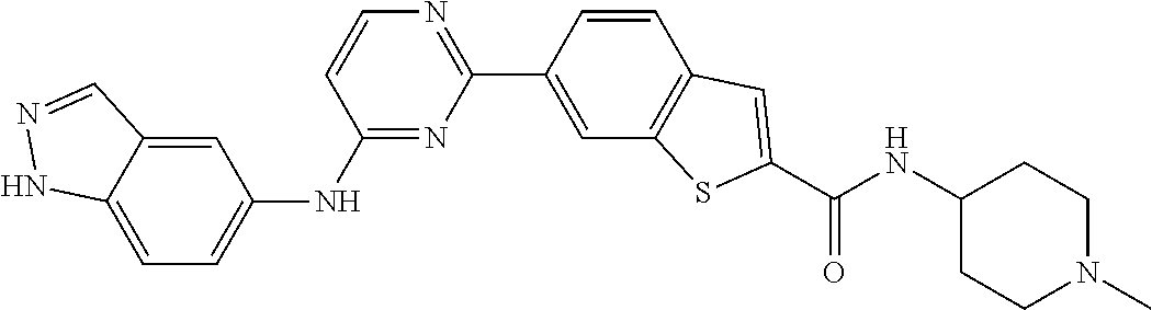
C1=CC(C2=NC=CC(NC3=CC=C4C(=C3)C=NN4)=N2)=CC2=C1C=C(C(NC1CCN(C)CC1)=O)S2
